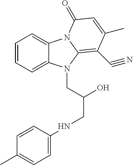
C1=CC=C2C(=C1)N1C(=C(C#N)C(C)=CC1=O)N2CC(O)CNC1=CC=C(C)C=C1
